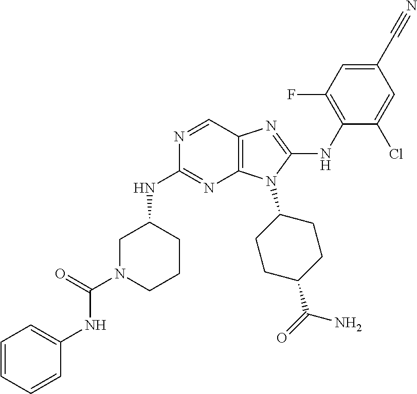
N1=CC2=C(N=C1NC1CN(C(=O)NC3=CC=CC=C3)CCC1)N(C1CCC(C(=O)N)CC1)C(NC1=C(F)C=C(C#N)C=C1Cl)=N2
